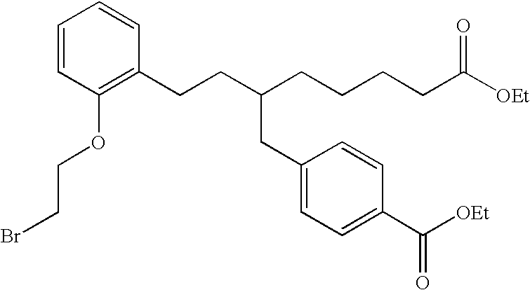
C1(CCC(CCCCC([OEt])=O)CC2=CC=C(C([OEt])=O)C=C2)=C(OCCBr)C=CC=C1
